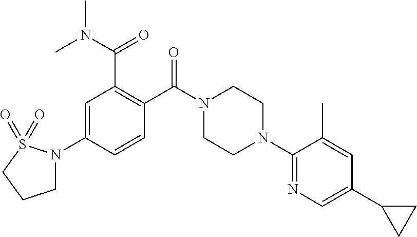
C1=C(N2CCCS2(=O)=O)C=CC(C(N2CCN(C3=NC=C(C4CC4)C=C3C)CC2)=O)=C1C(N(C)C)=O
